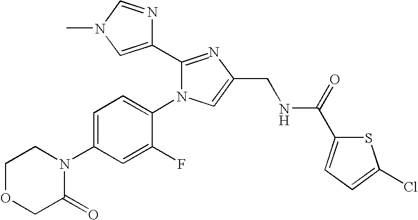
C1OCC(=O)N(C2=CC=C(N3C(C4=CN(C)C=N4)=NC(CNC(C4=CC=C(Cl)S4)=O)=C3)C(F)=C2)C1
